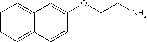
C1=CC=C2C(=C1)C=C(OCCN)C=C2
